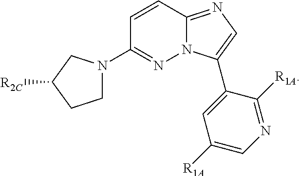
C1(N2CCC([R2C])C2)=NN2C(=NC=C2C2=CC([R1A])=CN=C2[R1A])C=C1
